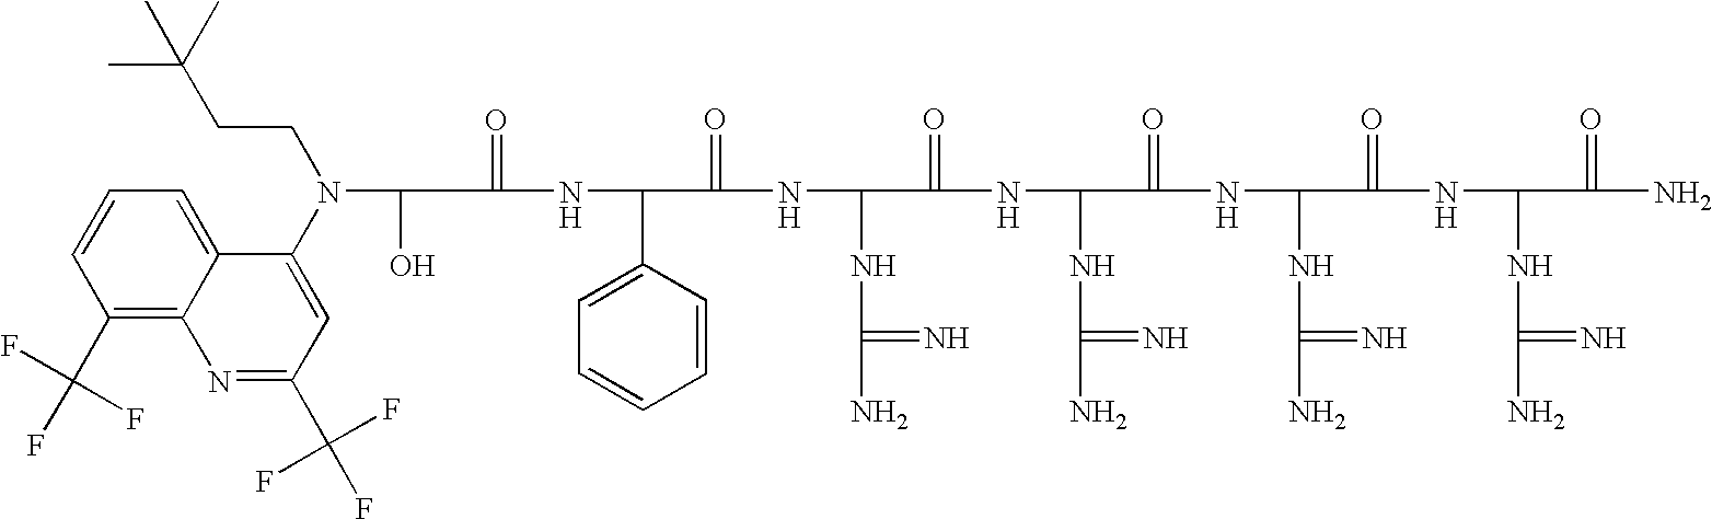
C(=O)(NC(C1=CC=CC=C1)C(=O)NC(NC(N)=N)C(=O)NC(NC(N)=N)C(=O)NC(NC(N)=N)C(=O)NC(NC(N)=N)C(=O)N)C(O)N(C1=CC(C(F)(F)F)=NC2=C(C(F)(F)F)C=CC=C12)CCC(C)(C)C
